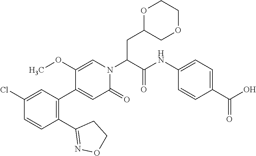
C1=C(OC)C(C2=C(C3=NOCC3)C=CC(Cl)=C2)=CC(=O)N1C(C(=O)NC1=CC=C(C(O)=O)C=C1)CC1OCCOC1
